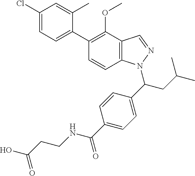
C1(Cl)=CC=C(C2=C(OC)C3=C(C=C2)N(C(C2=CC=C(C(NCCC(O)=O)=O)C=C2)CC(C)C)N=C3)C(C)=C1
